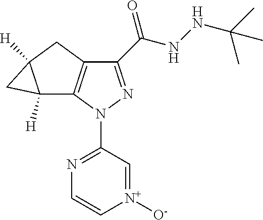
C1(C(NNC(C)(C)C)=O)=NN(C2=NC=C[N+]([O-])=C2)C2=C1CC1([H])C2([H])C1
